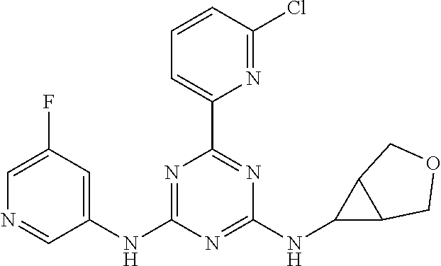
C1(NC2=CC(F)=CN=C2)=NC(C2=CC=CC(Cl)=N2)=NC(NC2C3C2COC3)=N1
